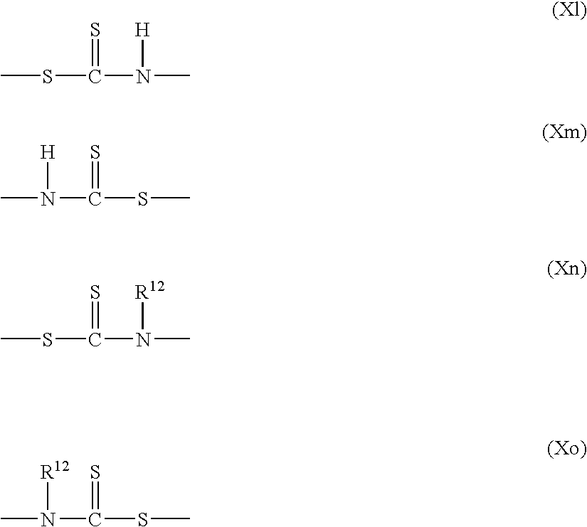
CSC(N(C)[H])=S.CN(C(SC)=S)[H].CSC(N([R12])C)=S.CN(C(SC)=S)[R12]
